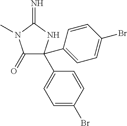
C1(=O)C(C2=CC=C(Br)C=C2)(C2=CC=C(Br)C=C2)NC(=N)N1C
